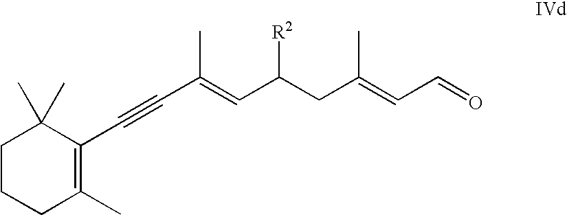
C1CCC(C)=C(C#CC(=CC(CC(=CC=O)C)[R2])C)C1(C)C
